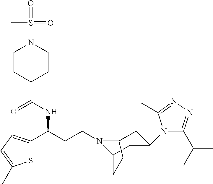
N1(CCC(C2=CC=C(C)S2)NC(C2CCN(S(=O)(C)=O)CC2)=O)C2CC(N3C(C(C)C)=NN=C3C)CC1CC2
